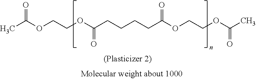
CC(OCCOC(CCCCC(OCCOC(C)=O)=O)=O)=O
